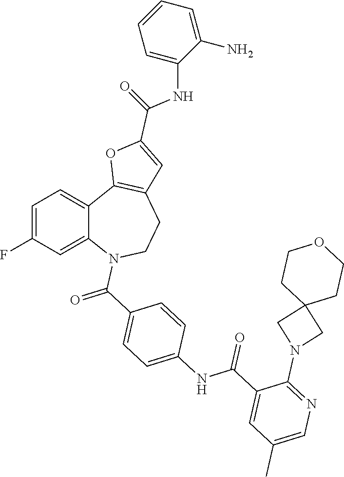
C1=C(F)C=C2C(=C1)C1=C(CCN2C(C2=CC=C(NC(C3=CC(C)=CN=C3N3CC4(C3)CCOCC4)=O)C=C2)=O)C=C(C(NC2=CC=CC=C2N)=O)O1
